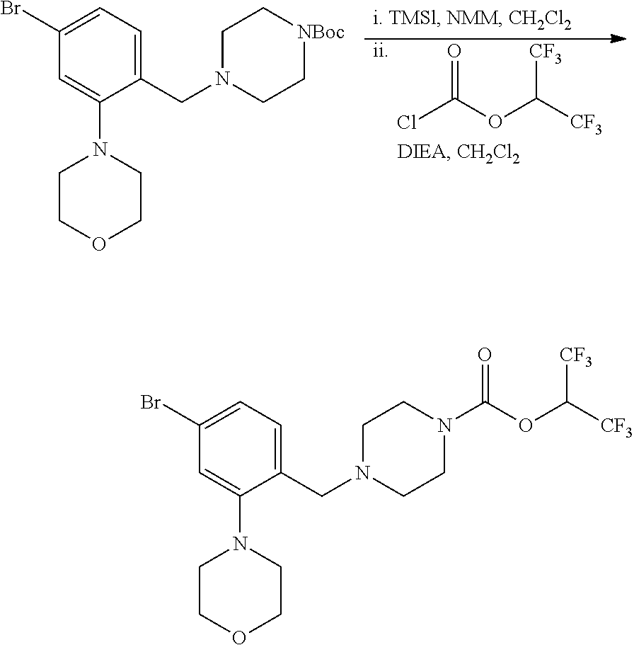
O=C(OC([CF3])[CF3])Cl.[ii].C1(CN2CC[NBoc]CC2)=CC=C(Br)C=C1N1CCOCC1.C1(CN2CCN(C(OC([CF3])[CF3])=O)CC2)=CC=C(Br)C=C1N1CCOCC1
